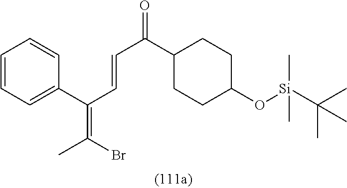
C1=CC=C(C(C=CC(=O)C2CCC(O[Si](C(C)(C)C)(C)C)CC2)=C(Br)C)C=C1
